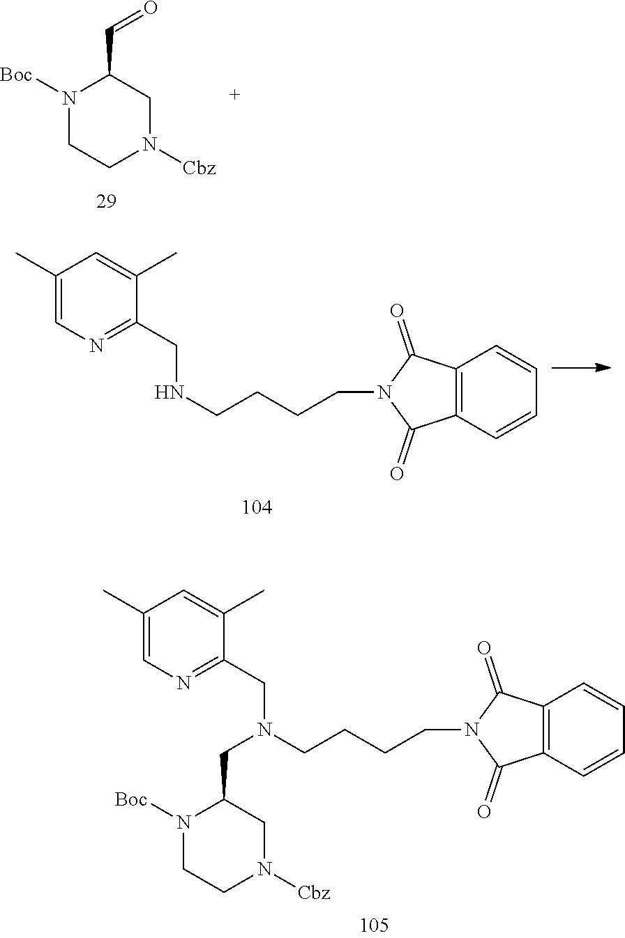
C1CN([Boc])C(C=O)CN1[Cbz].C1=C(C)C(CNCCCCN2C(=O)C3=C(C2=O)C=CC=C3)=NC=C1C.C1CN([Boc])C(CN(CC2=NC=C(C)C=C2C)CCCCN2C(=O)C3=C(C2=O)C=CC=C3)CN1[Cbz]
